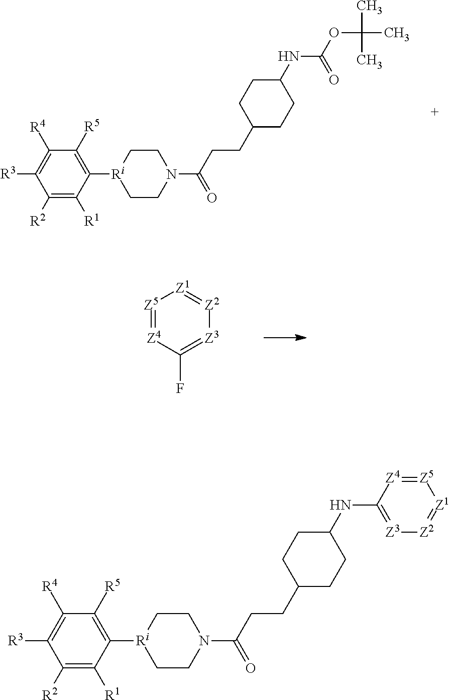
C1([R2])=C([R1])C([Ri]2CCN(C(CCC3CCC(NC(=O)OC(C)(C)C)CC3)=O)CC2)=C([R5])C([R4])=C1[R3].[Z5]1=[Z4]C(F)=[Z3][Z2]=[Z1]1.C1([R2])=C([R1])C([Ri]2CCN(C(CCC3CCC(NC4=[Z3][Z2]=[Z1][Z5]=[Z4]4)CC3)=O)CC2)=C([R5])C([R4])=C1[R3]
